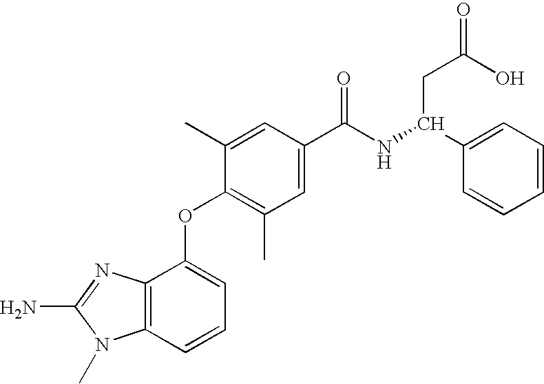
C12=C(C=CC=C1OC1=C(C)C=C(C(NC(C3=CC=CC=C3)CC(=O)O)=O)C=C1C)N(C)C(N)=N2
